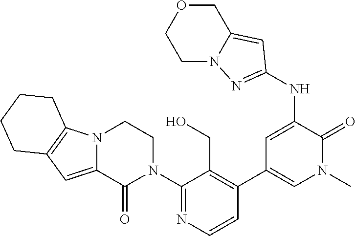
N12C(=CC3=C1CCCC3)C(=O)N(C1=NC=CC(C3=CN(C)C(=O)C(NC4=NN5CCOCC5=C4)=C3)=C1CO)CC2
